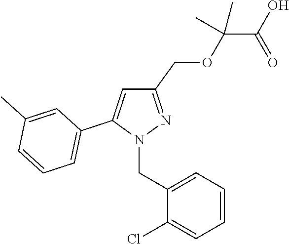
C1(COC(C(O)=O)(C)C)=NN(CC2=CC=CC=C2Cl)C(C2=CC=CC(C)=C2)=C1
